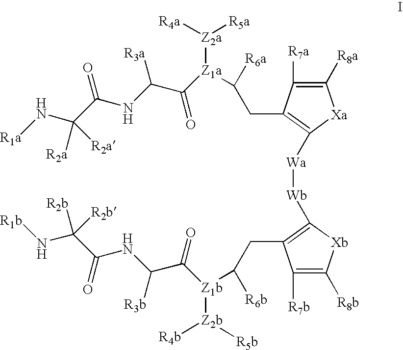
C1([R8a])=C([R7a])C(CC([R6a])[Z1a]([Z2a]([R5a])[R4a])C(C(NC(C(N[R1a])([R2a])[R2a])=O)[R3a])=O)=C([Wa][Wb]C2=C(CC([R6b])[Z1b]([Z2b]([R4b])[R5b])C(C(NC(C(N[R1b])([R2b])[R2b])=O)[R3b])=O)C([R7b])=C([R8b])[Xb]2)[Xa]1
